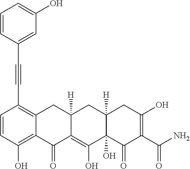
C1=CC(O)=C2C(=C1C#CC1=CC(O)=CC=C1)CC1([H])C(=C(O)C3(O)C([H])(C1)CC(O)=C(C(N)=O)C3=O)C2=O
